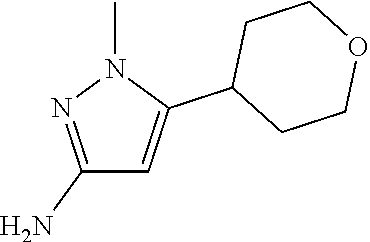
CN1N=C(N)C=C1C1CCOCC1
